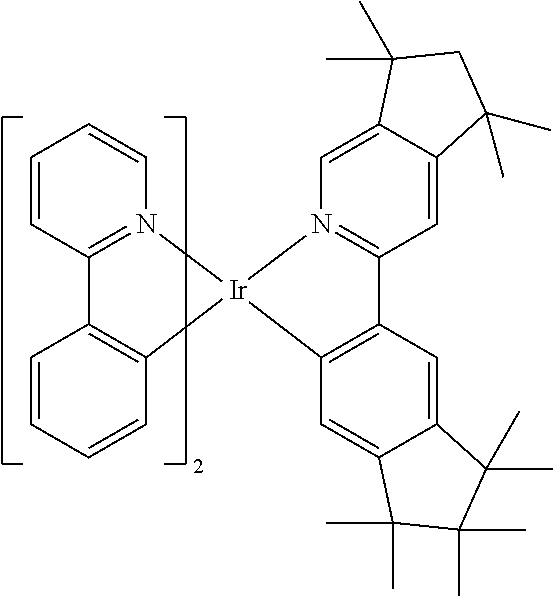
C12=C(C=CC=C1)[Ir]1(N3=C2C=CC=C3)C2=C(C=C3C(=C2)C(C)(C)C(C)(C)C3(C)C)C2=N1C=C1C(=C2)C(C)(C)CC1(C)C
